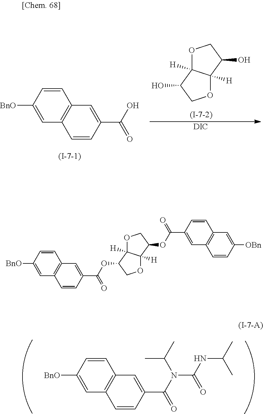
C1=CC([BnO])=CC2=C1C=C(C(N(C(NC(C)C)=O)C(C)C)=O)C=C2.O1C2([H])C([H])(C(O)C1)OCC2O.C1=CC([BnO])=CC2=C1C=C(C(O)=O)C=C2.[DIC].O1C2([H])C([H])(C(OC(C3=CC4=C(C=C([BnO])C=C4)C=C3)=O)C1)OCC2OC(=O)C1=CC2=C(C=C1)C=C([OBn])C=C2
